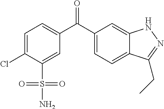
C1=C(Cl)C(S(=O)(=O)N)=CC(C(C2=CC=C3C(=C2)NN=C3CC)=O)=C1
